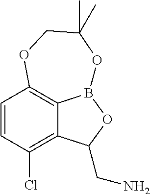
C1=CC(Cl)=C2C3=C1OCC(C)(C)OB3OC2CN
